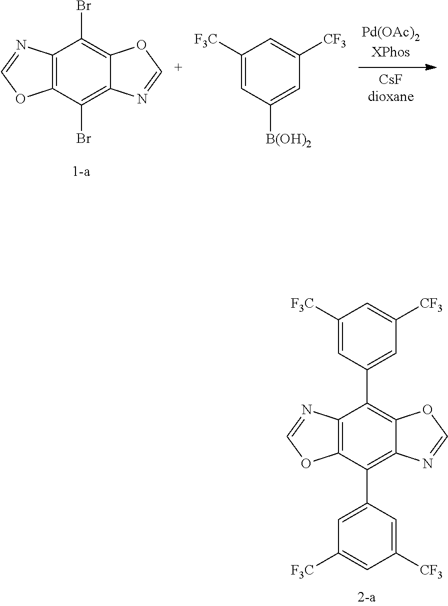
C12=C(C(C3=CC([F3C])=CC([CF3])=C3)=C3C(=C1C1=CC([CF3])=CC([F3C])=C1)OC=N3)OC=N2.C12=C(C(Br)=C3C(=C1Br)OC=N3)OC=N2.C1([F3C])=CC([B(OH)2])=CC([CF3])=C1
